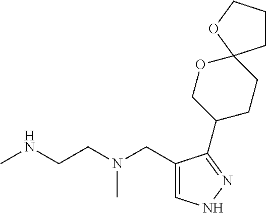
CNCCN(CC1=CNN=C1C1CCC2(OC1)CCCO2)C
